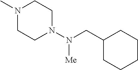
N1(C)CCN(N(CC2CCCCC2)[Me])CC1
